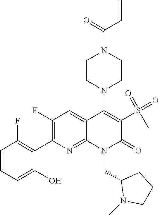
C1(F)=C(C2=C(F)C=CC=C2O)N=C2C(=C1)C(N1CCN(C(=O)C=C)CC1)=C(S(=O)(=O)C)C(=O)N2CC1N(C)CCC1
